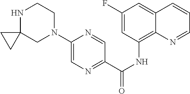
C1(F)=CC(NC(C2=NC=C(N3CCNC4(C3)CC4)N=C2)=O)=C2C(=C1)C=CC=N2
